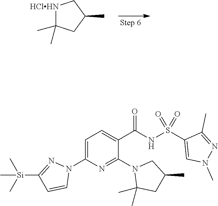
[HClHN]1C(C)(C)CC(C)C1.C1=C(N2N=C([Si](C)(C)C)C=C2)N=C(N2C(C)(C)CC(C)C2)C(C(=O)NS(C2=CN(C)N=C2C)(=O)=O)=C1
